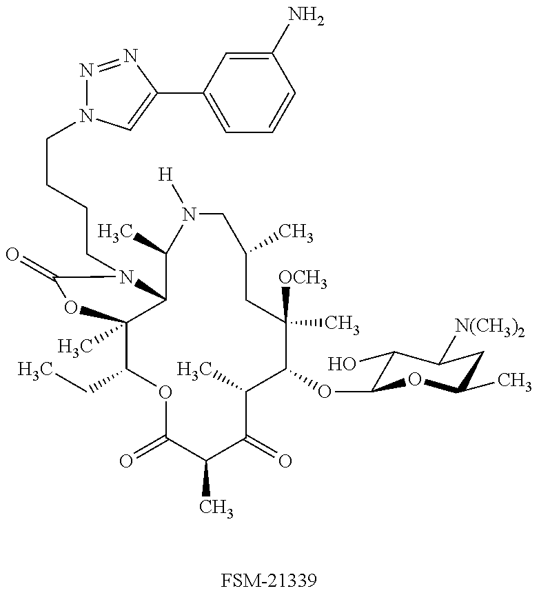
[FSM-21339].C1(CC)C2(C)C(N(CCCCN3N=NC(C4=CC=CC(N)=C4)=C3)C(=O)O2)C(C)N([H])CC(C)CC([OCH3])(C)C(OC2C(O)C([N(CH3)2])CC(C)O2)C(C)C(=O)C(C)C(=O)O1
